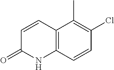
C1=CC2=C(NC1=O)C=CC(Cl)=C2C
